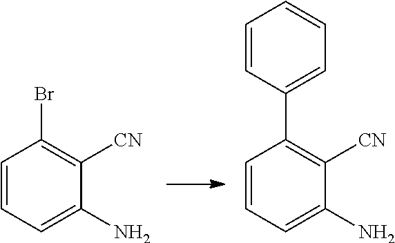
C1=CC=C(N)C([CN])=C1Br.C1=CC=C(N)C([CN])=C1C1=CC=CC=C1
